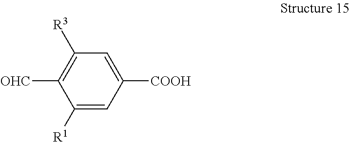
C1=C([COOH])C=C([R1])C([OHC])=C1[R3]
